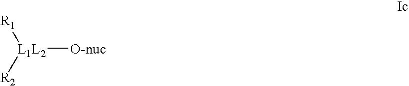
[L1L2]([O-nuc])([R1])[R2]
